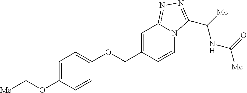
[Me]COC1=CC=C(OCC2=CC3=NN=C(C(NC(=O)[Me])[Me])N3C=C2)C=C1
